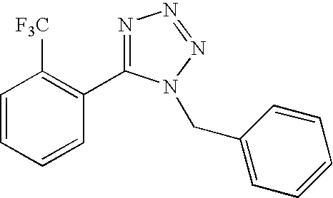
C1=CC=CC(C2=NN=NN2CC2=CC=CC=C2)=C1[F3C]
